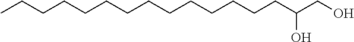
C(CCCC(CO)O)CCCCCCCCCC
